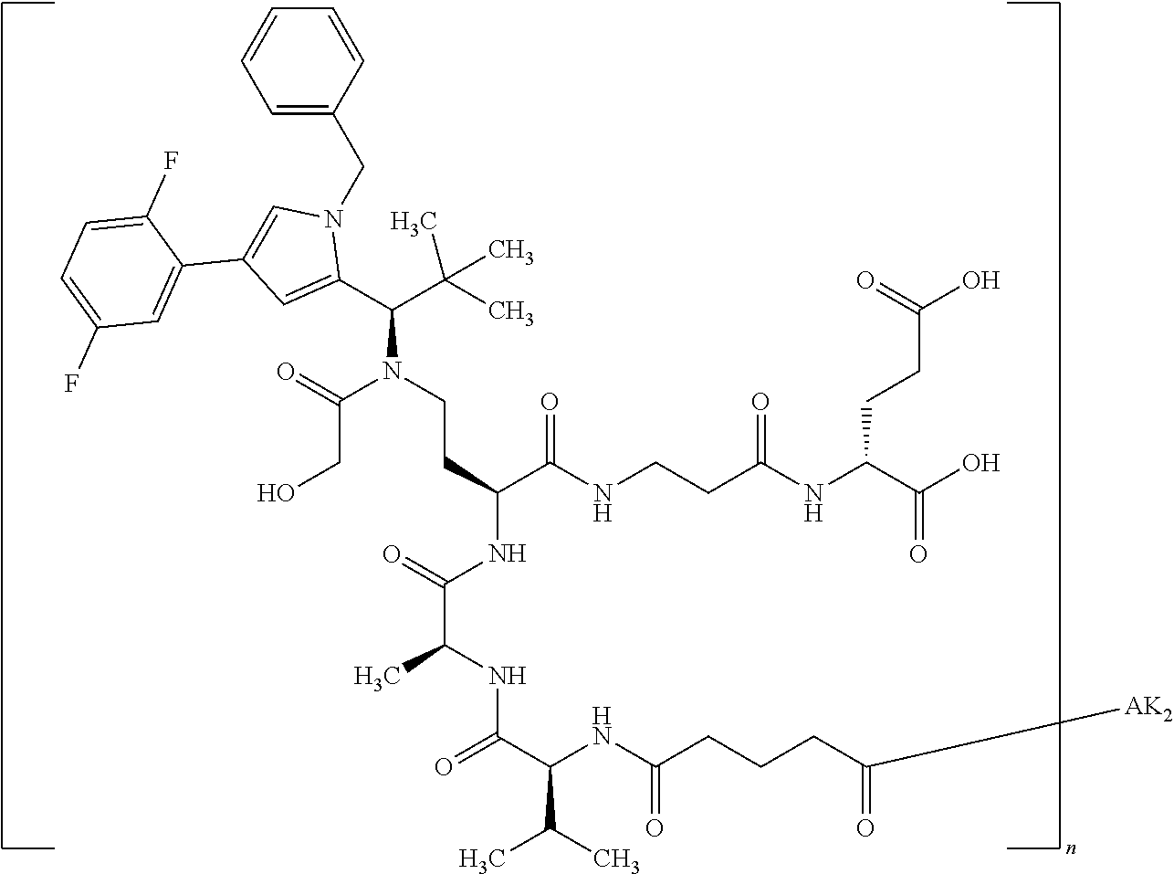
C(N(C(CO)=O)CCC(C(NCCC(NC(CCC(=O)O)C(=O)O)=O)=O)NC(C(NC(C(C(C)C)NC(=O)CCCC([AK2])=O)=O)C)=O)(C(C)(C)C)C1=CC(C2=CC(F)=CC=C2F)=CN1CC1=CC=CC=C1
